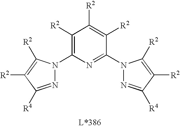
C1(N2N=C([R4])C([R2])=C2[R2])=C([R2])C([R2])=C([R2])C(N2N=C([R4])C([R2])=C2[R2])=N1
